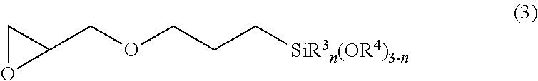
C1OC1COCCC[SiR3n(OR4)3-n]
